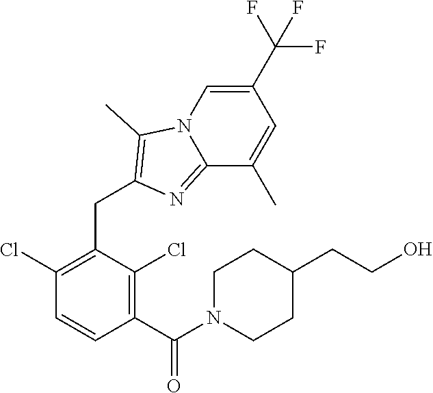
C1(Cl)=C(CC2=C(C)N3C=C(C(F)(F)F)C=C(C)C3=N2)C(Cl)=C(C(N2CCC(CCO)CC2)=O)C=C1
